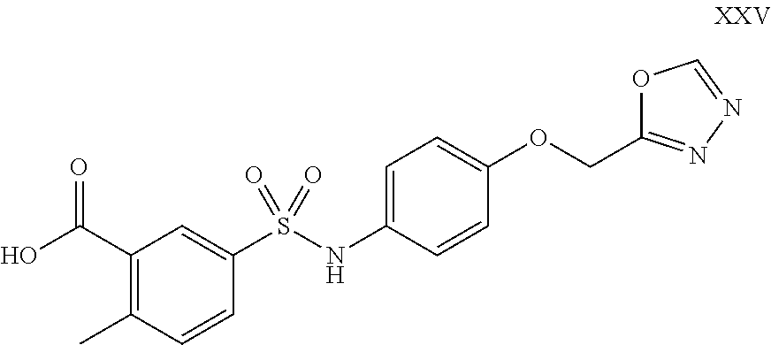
C1=C(NS(C2=CC(C(O)=O)=C(C)C=C2)(=O)=O)C=CC(OCC2=NN=CO2)=C1
